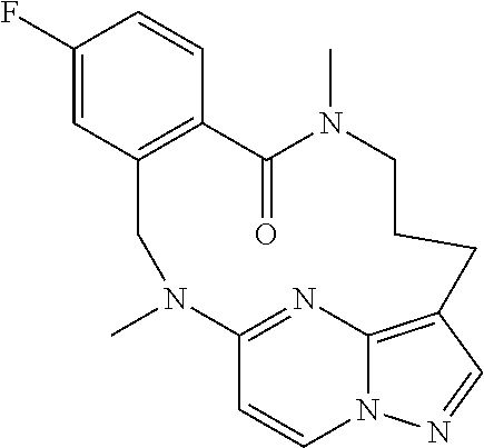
C1(F)=CC2=C(C=C1)C(=O)N(C)CCCC1=C3N(C=CC(=N3)N(C)C2)N=C1
